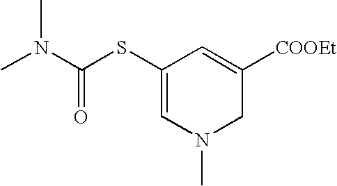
C1(SC(N(C)C)=O)=CN(C)CC([COOEt])=C1
